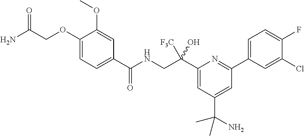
C1(C(CNC(=O)C2=CC=C(OCC(N)=O)C(OC)=C2)([F3C])O)=CC(C(N)(C)C)=CC(C2=CC=C(F)C(Cl)=C2)=N1
